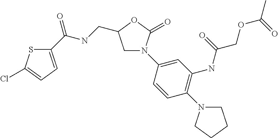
C1N(C2=CC(NC(COC(C)=O)=O)=C(N3CCCC3)C=C2)C(=O)OC1CNC(C1=CC=C(Cl)S1)=O
